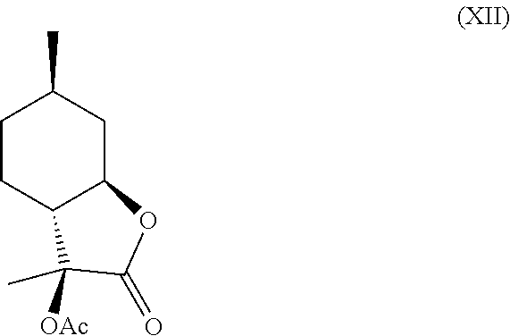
C1CC2C(CC1C)OC(=O)C2([OAc])C
